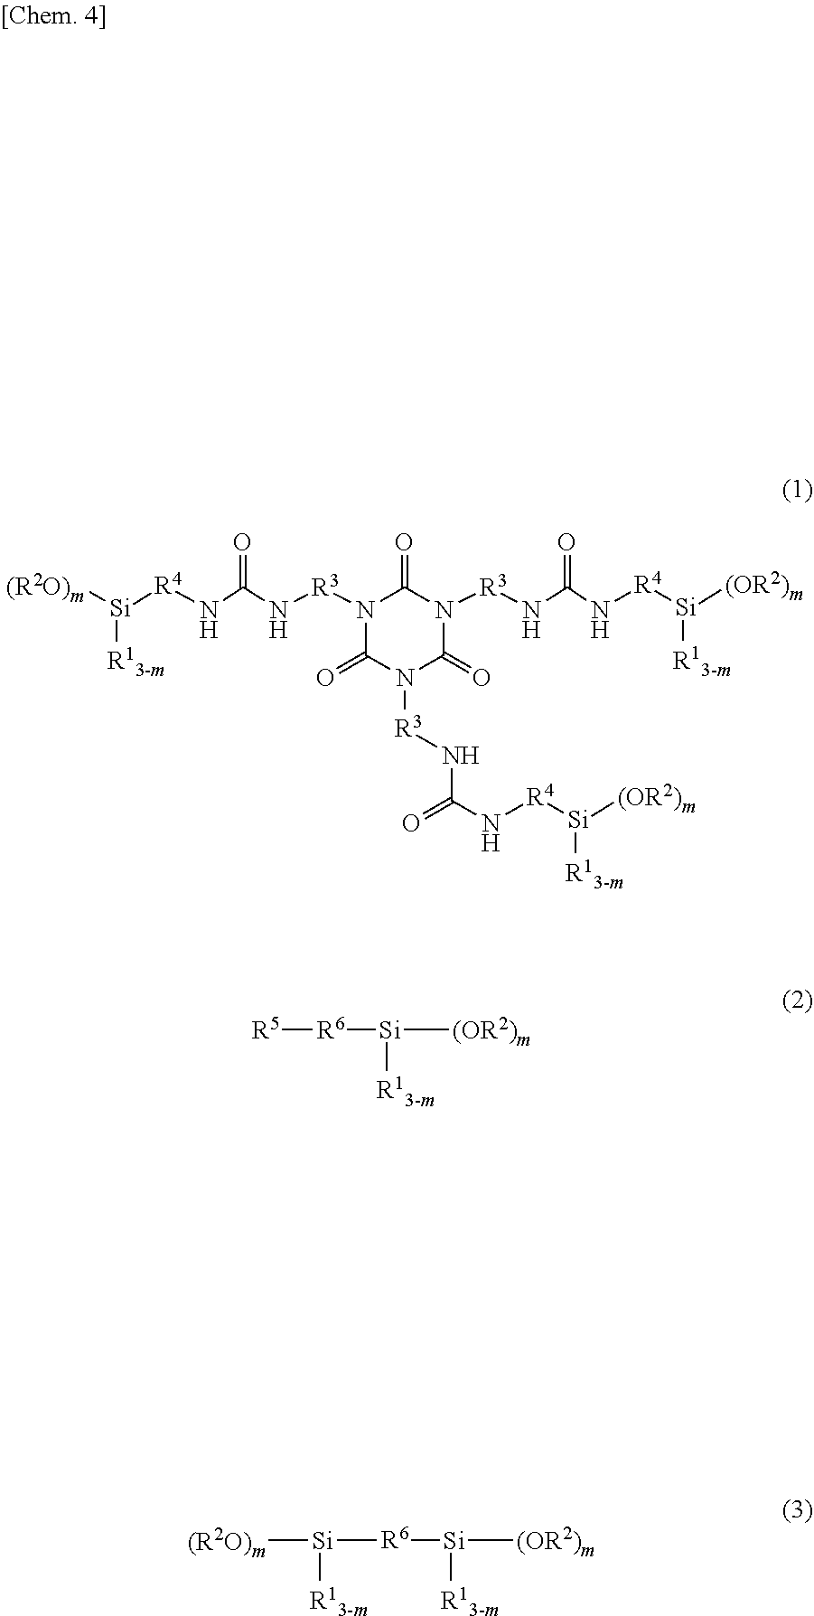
[(R2O)m][Si]([R13-m])[R4]NC(N[R3]N1C(=O)N([R3]NC(N[R4][Si]([R13-m])[(OR2)m])=O)C(=O)N([R3]NC(N[R4][Si]([R13-m])[(OR2)m])=O)C1=O)=O.[R5][R6][Si]([R13-m])[(OR2)m].[(R2O)m][Si]([R13-m])[R6][Si]([R13-m])[(OR2)m]
